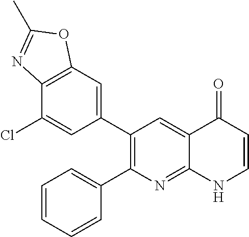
C12=C(C=C(C3=C(C4=CC=CC=C4)N=C4C(=C3)C(=O)C=CN4)C=C1Cl)OC(C)=N2
